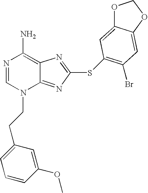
N1=CN(CCC2=CC=CC(OC)=C2)C2=NC(SC3=C(Br)C=C4C(=C3)OCO4)=NC2=C1N
